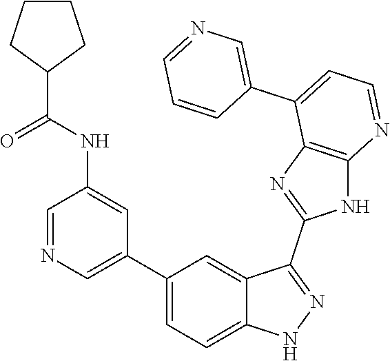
C1=NC=C(C2=CC=C3C(=C2)C(C2=NC4=C(N2)N=CC=C4C2=CN=CC=C2)=NN3)C=C1NC(=O)C1CCCC1
